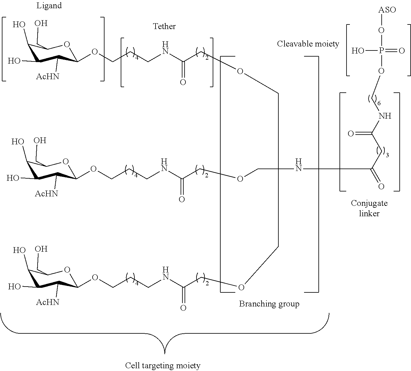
C1(O)C(O)C([AcHN])C(OCCCNC(COCC(COCC(NCCCOC2C([AcHN])C(O)C(O)C(CO)O2)=O)(COCC(NCCCOC2C([AcHN])C(O)C(O)C(CO)O2)=O)NC(CC(NCOP(O[ASO])(=O)O)=O)=O)=O)OC1CO
